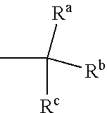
CC([Ra])([Rb])[Rc]
